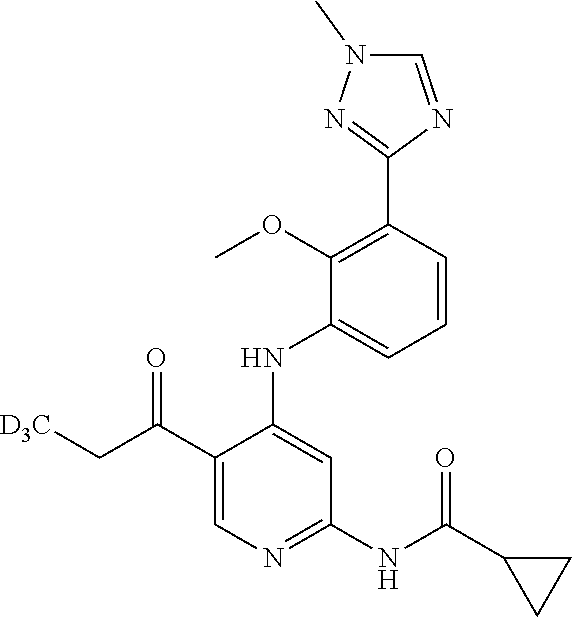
C1(C(C[D3C])=O)=CN=C(NC(C2CC2)=O)C=C1NC1=CC=CC(C2=NN(C)C=N2)=C1OC
